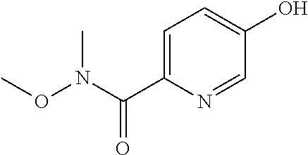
C1=C(C(N(OC)C)=O)N=CC(O)=C1
